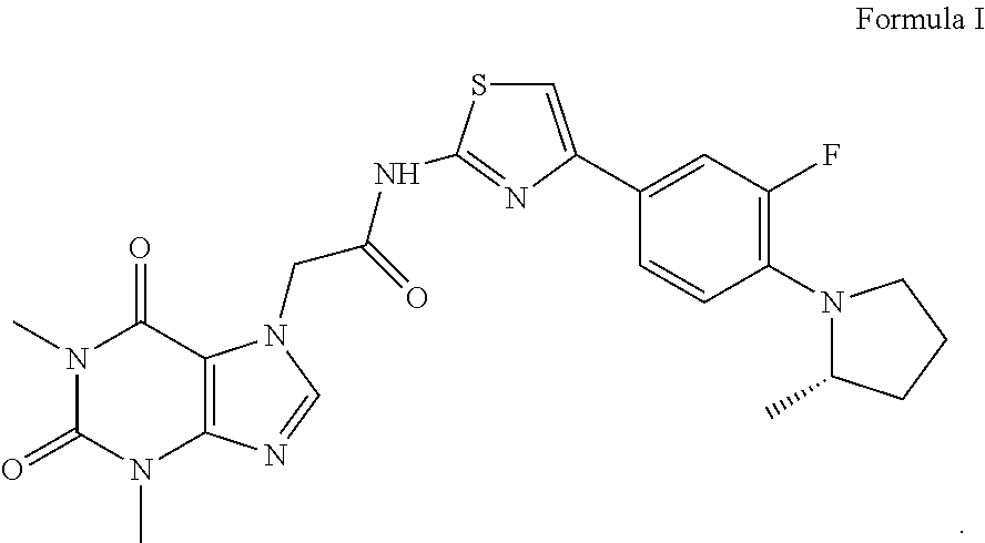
N1(C)C(=O)N(C)C2=C(C1=O)N(CC(NC1=NC(C3=CC(F)=C(N4C(C)CCC4)C=C3)=CS1)=O)C=N2
